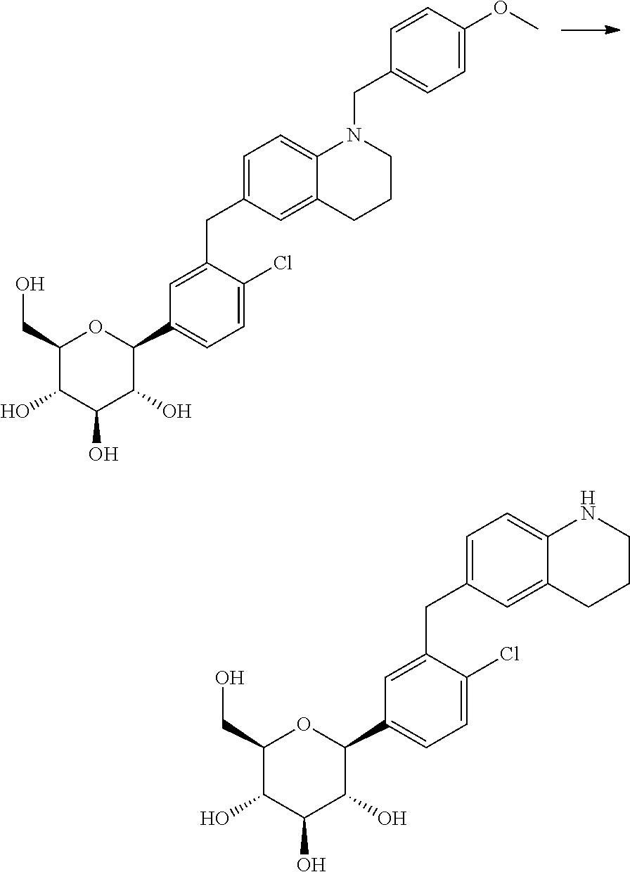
C1(CO)C(O)C(O)C(O)C(C2=CC=C(Cl)C(CC3=CC=C4C(=C3)CCCN4CC3=CC=C(OC)C=C3)=C2)O1.C1(CO)C(O)C(O)C(O)C(C2=CC=C(Cl)C(CC3=CC=C4C(=C3)CCCN4)=C2)O1
